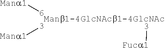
[Manb1-4GlcNAcb1-4GlcNAc].[3][Mana1].[6][Mana1].[3][Fuca1]
